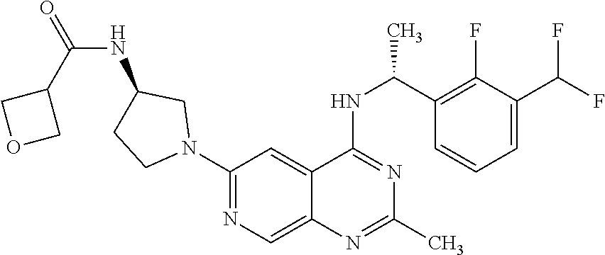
C1(N2CC(NC(=O)C3COC3)CC2)=NC=C2C(=C1)C(NC(C1=C(F)C(C(F)F)=CC=C1)C)=NC(C)=N2
